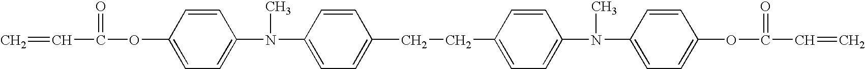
C=CC(=O)OC1=CC=C(N(C)C2=CC=C(CCC3=CC=C(N(C4=CC=C(OC(=O)C=C)C=C4)C)C=C3)C=C2)C=C1
